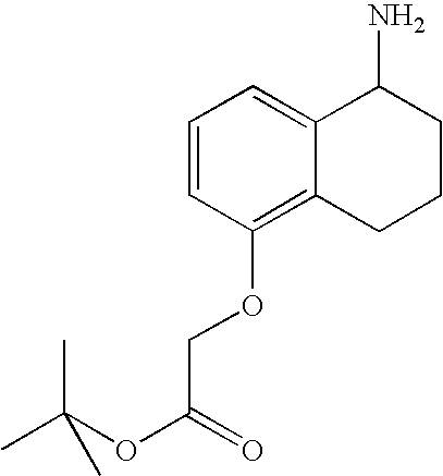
C1=CC(OCC(OC(C)(C)C)=O)=C2C(=C1)C(N)CCC2
